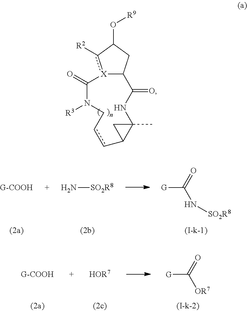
C12CC(O[R9])c([R2])[X]1C(=O)N([R3])CccC1C(C)(NC2=O)C1.O=C([G])N[SO2R8].N[SO2R8].[HOR7].O=C([G])[OR7]
